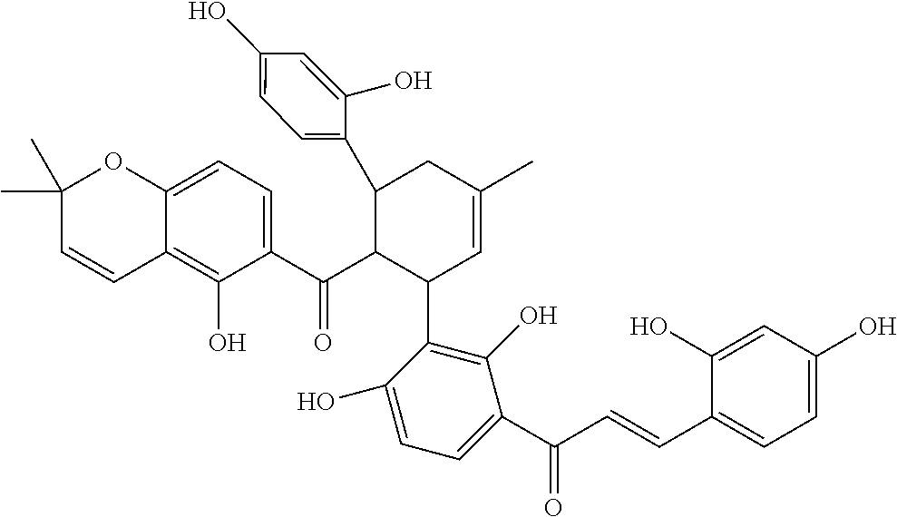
C1(O)=C(C2C=C(C)CC(C3=CC=C(O)C=C3O)C2C(C2=CC=C3C(=C2O)C=CC(C)(C)O3)=O)C(O)=CC=C1C(C=CC1=CC=C(O)C=C1O)=O
